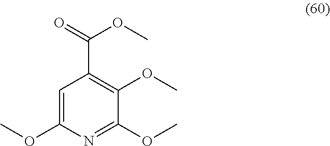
C1=C(OC)N=C(OC)C(OC)=C1C(=O)OC
